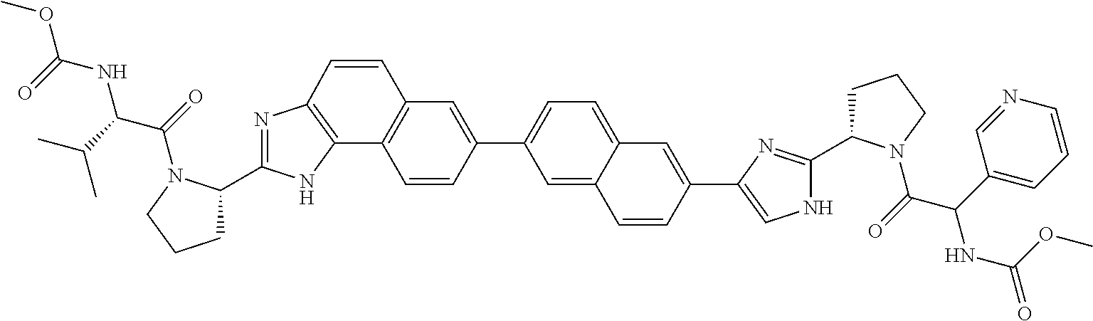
N1=C(C2CCCN2C(=O)C(C(C)C)NC(OC)=O)NC2=C1C=CC1=C2C=CC(C2=CC=C3C(=C2)C=CC(C2=CNC(C4CCCN4C(=O)C(C4=CC=CN=C4)NC(=O)OC)=N2)=C3)=C1
